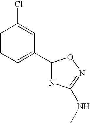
C1=CC=C(C2=NC(NC)=NO2)C=C1Cl
